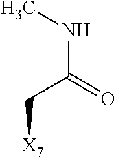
C(C(NC)=O)[X7]
